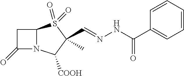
C12N(C([COOH])C(C)(C=NNC(=O)C3=CC=CC=C3)S1(=O)=O)C(=O)C2
